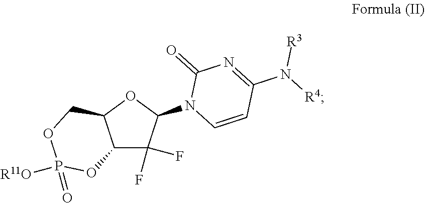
C12C(F)(F)C(N3C=CC(N([R4])[R3])=NC3=O)OC1COP(=O)([R11O])O2
